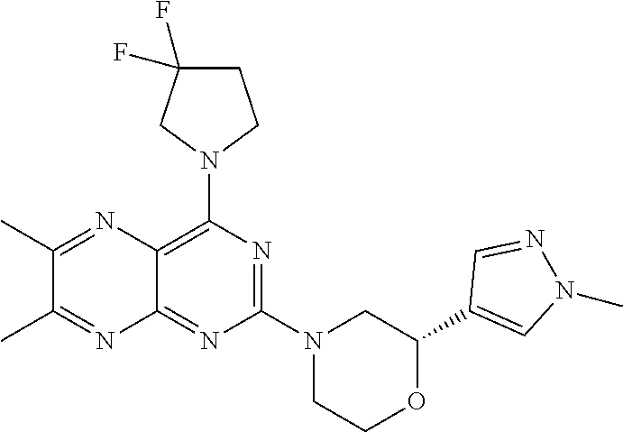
C1(C2=CN(C)N=C2)OCCN(C2=NC(N3CCC(F)(F)C3)=C3C(=N2)N=C(C)C(C)=N3)C1
